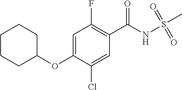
C1=C(OC2CCCCC2)C(Cl)=CC(C(NS(C)(=O)=O)=O)=C1F
